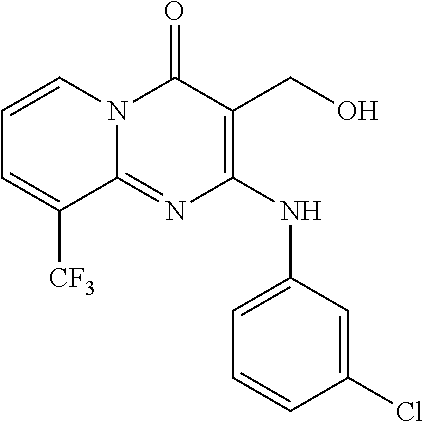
C1=CC(Cl)=CC(NC2=C(CO)C(=O)N3C(=N2)C([CF3])=CC=C3)=C1
